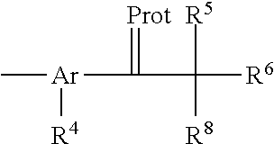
C[Ar]([R4])C(C([R6])([R5])[R8])=[Prot]
